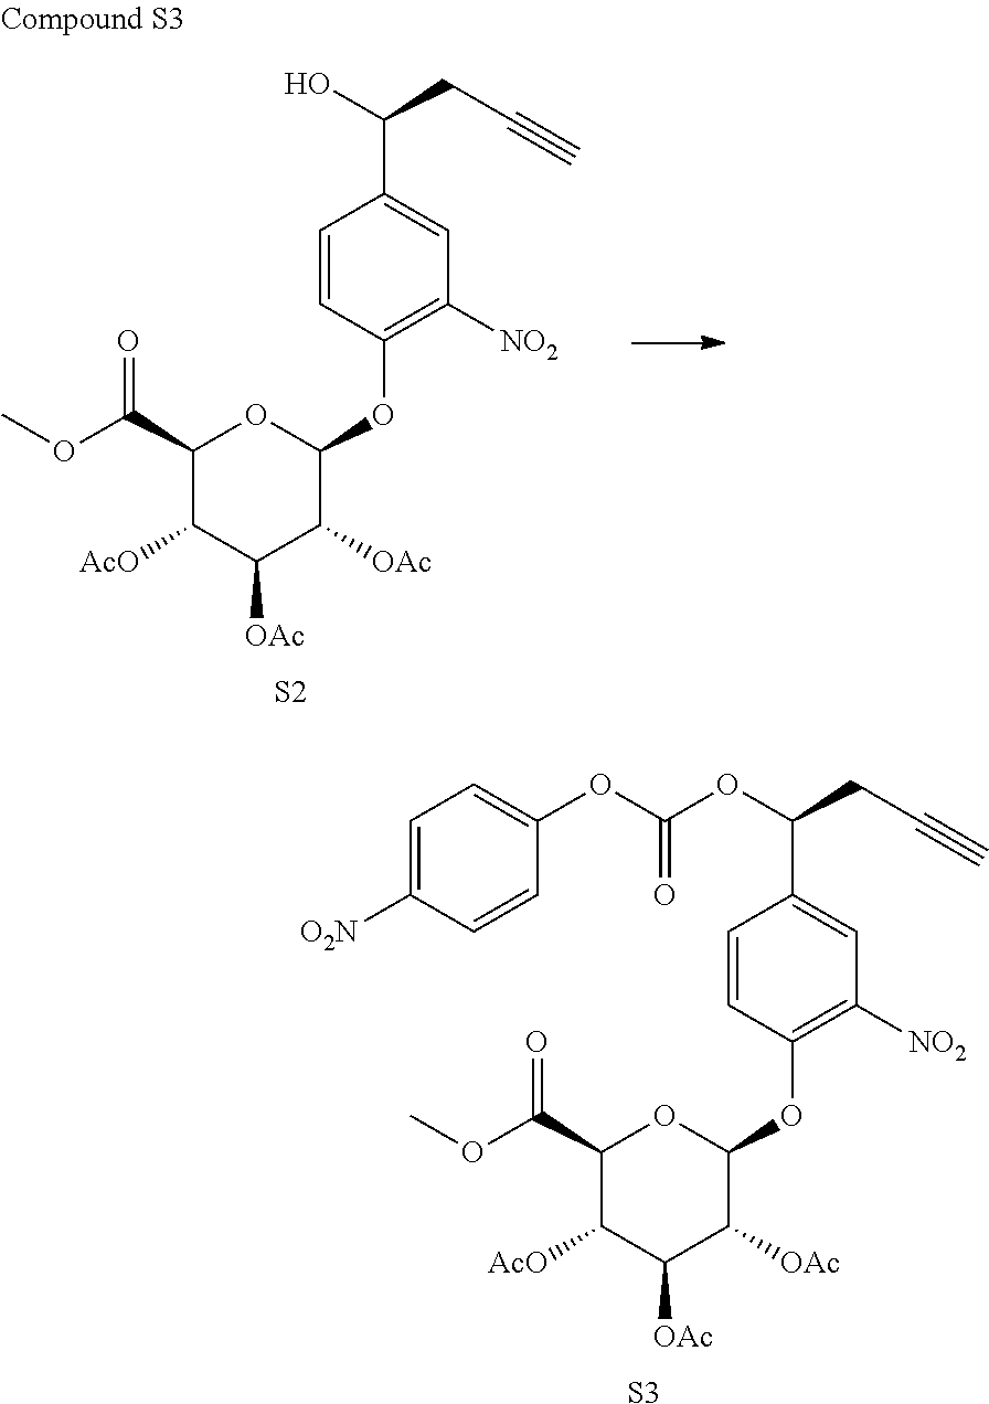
C(#C)CC(C1=CC([NO2])=C(OC2OC(C(OC)=O)C([AcO])C([OAc])C2[OAc])C=C1)OC(OC1=CC=C([O2N])C=C1)=O.[S3].C(#C)CC(C1=CC([NO2])=C(OC2OC(C(OC)=O)C([AcO])C([OAc])C2[OAc])C=C1)O.[S2]
